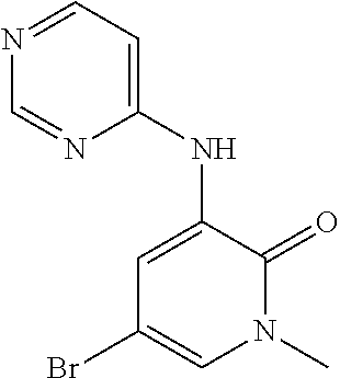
N1=CC=C(NC2=CC(Br)=CN(C)C2=O)N=C1
